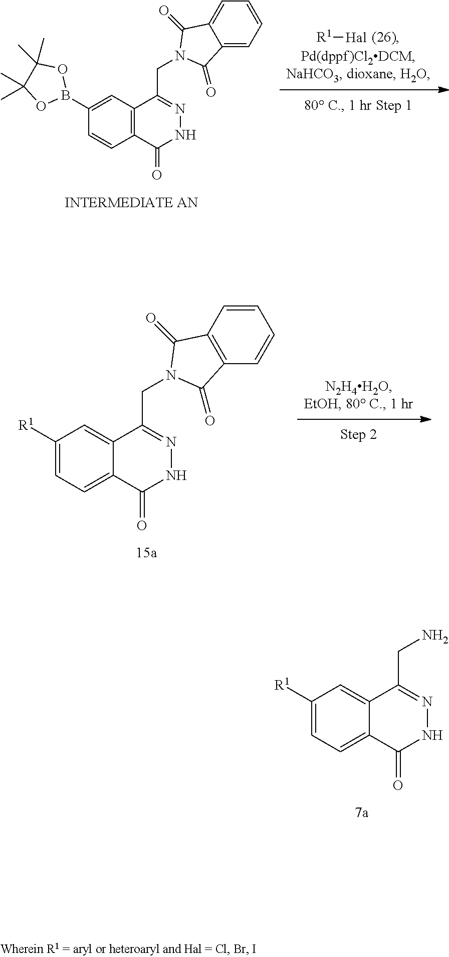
C12=CC=C([R1])C=C1C(CN)=NNC2=O.C12=CC=C([R1])C=C1C(CN1C(=O)C3=C(C1=O)C=CC=C3)=NNC2=O.C12=C(C(CN3C(=O)C4=CC=CC=C4C3=O)=NNC1=O)C=C(B1OC(C)(C)C(C)(C)O1)C=C2.[R1][Hal]
